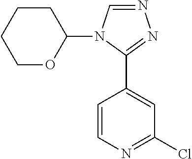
C1CCCOC1N1C=NN=C1C1=CC(Cl)=NC=C1
